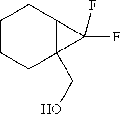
C1CCC2(CO)C(C1)C2(F)F
